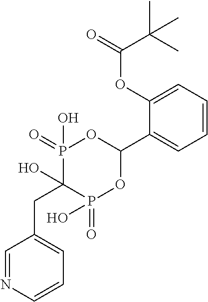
C1=CC=C(OC(C(C)(C)C)=O)C(C2OP(=O)(O)C(O)(CC3=CC=CN=C3)P(=O)(O)O2)=C1
